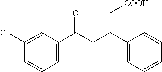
C1(Cl)=CC(C(CC(C2=CC=CC=C2)C[COOH])=O)=CC=C1
